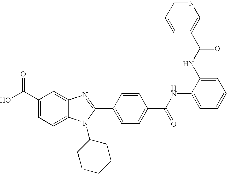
OC(C1=CC=C2C(=C1)N=C(C1=CC=C(C(NC3=CC=CC=C3NC(C3=CN=CC=C3)=O)=O)C=C1)N2C1CCCCC1)=O
